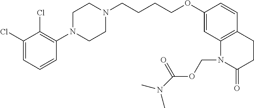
C1=C(Cl)C(Cl)=C(N2CCN(CCCCOC3=CC4=C(C=C3)CCC(=O)N4COC(=O)N(C)C)CC2)C=C1
